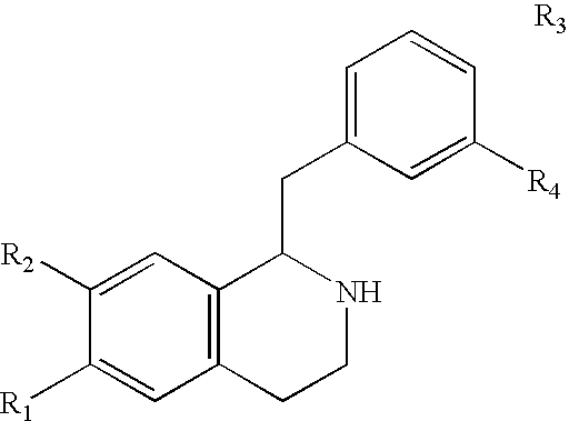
C1=C(CC2C3=C(CCN2)C=C([R1])C([R2])=C3)C=C([R4])C=C1
